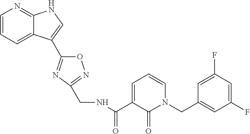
C1=CC=C2C(=N1)NC=C2C1=NC(CNC(C2=CC=CN(CC3=CC(F)=CC(F)=C3)C2=O)=O)=NO1
